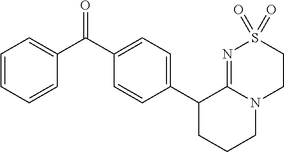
C1(C(C2=CC=CC=C2)=O)=CC=C(C2CCCN3C2=NS(=O)(=O)CC3)C=C1
